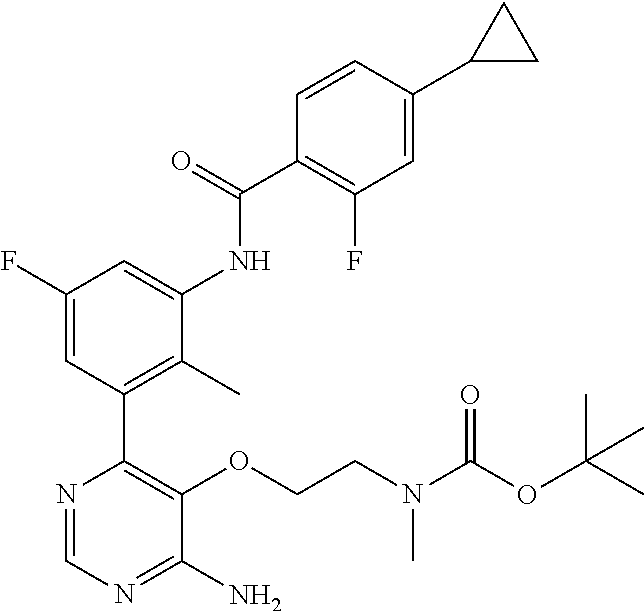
C1(F)=CC(C2=C(OCCN(C(OC(C)(C)C)=O)C)C(N)=NC=N2)=C(C)C(NC(C2=C(F)C=C(C3CC3)C=C2)=O)=C1
